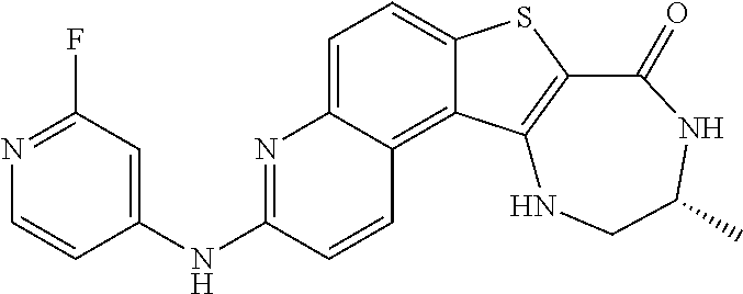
C1=C2C(=C3C(=C1)SC1=C3NCC(C)NC1=O)C=CC(NC1=CC(F)=NC=C1)=N2
